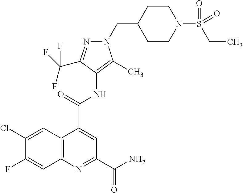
C12=C(N=C(C(N)=O)C=C1C(=O)NC1=C(C)N(CC3CCN(S(=O)(=O)CC)CC3)N=C1C(F)(F)F)C=C(F)C(Cl)=C2
